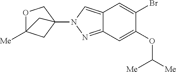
C1(OC([Me])[Me])=CC2=NN(C34COC([Me])(C3)C4)C=C2C=C1Br
